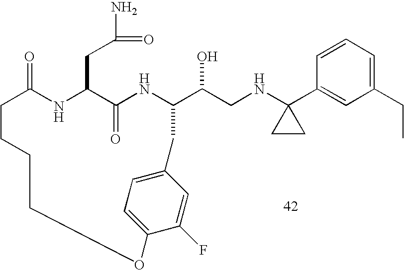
C1=CC=C(CC)C=C1C1(NCC(O)C2NC(=O)C(CC(N)=O)NC(=O)CCCCOC3=CC=C(C=C3F)C2)CC1
